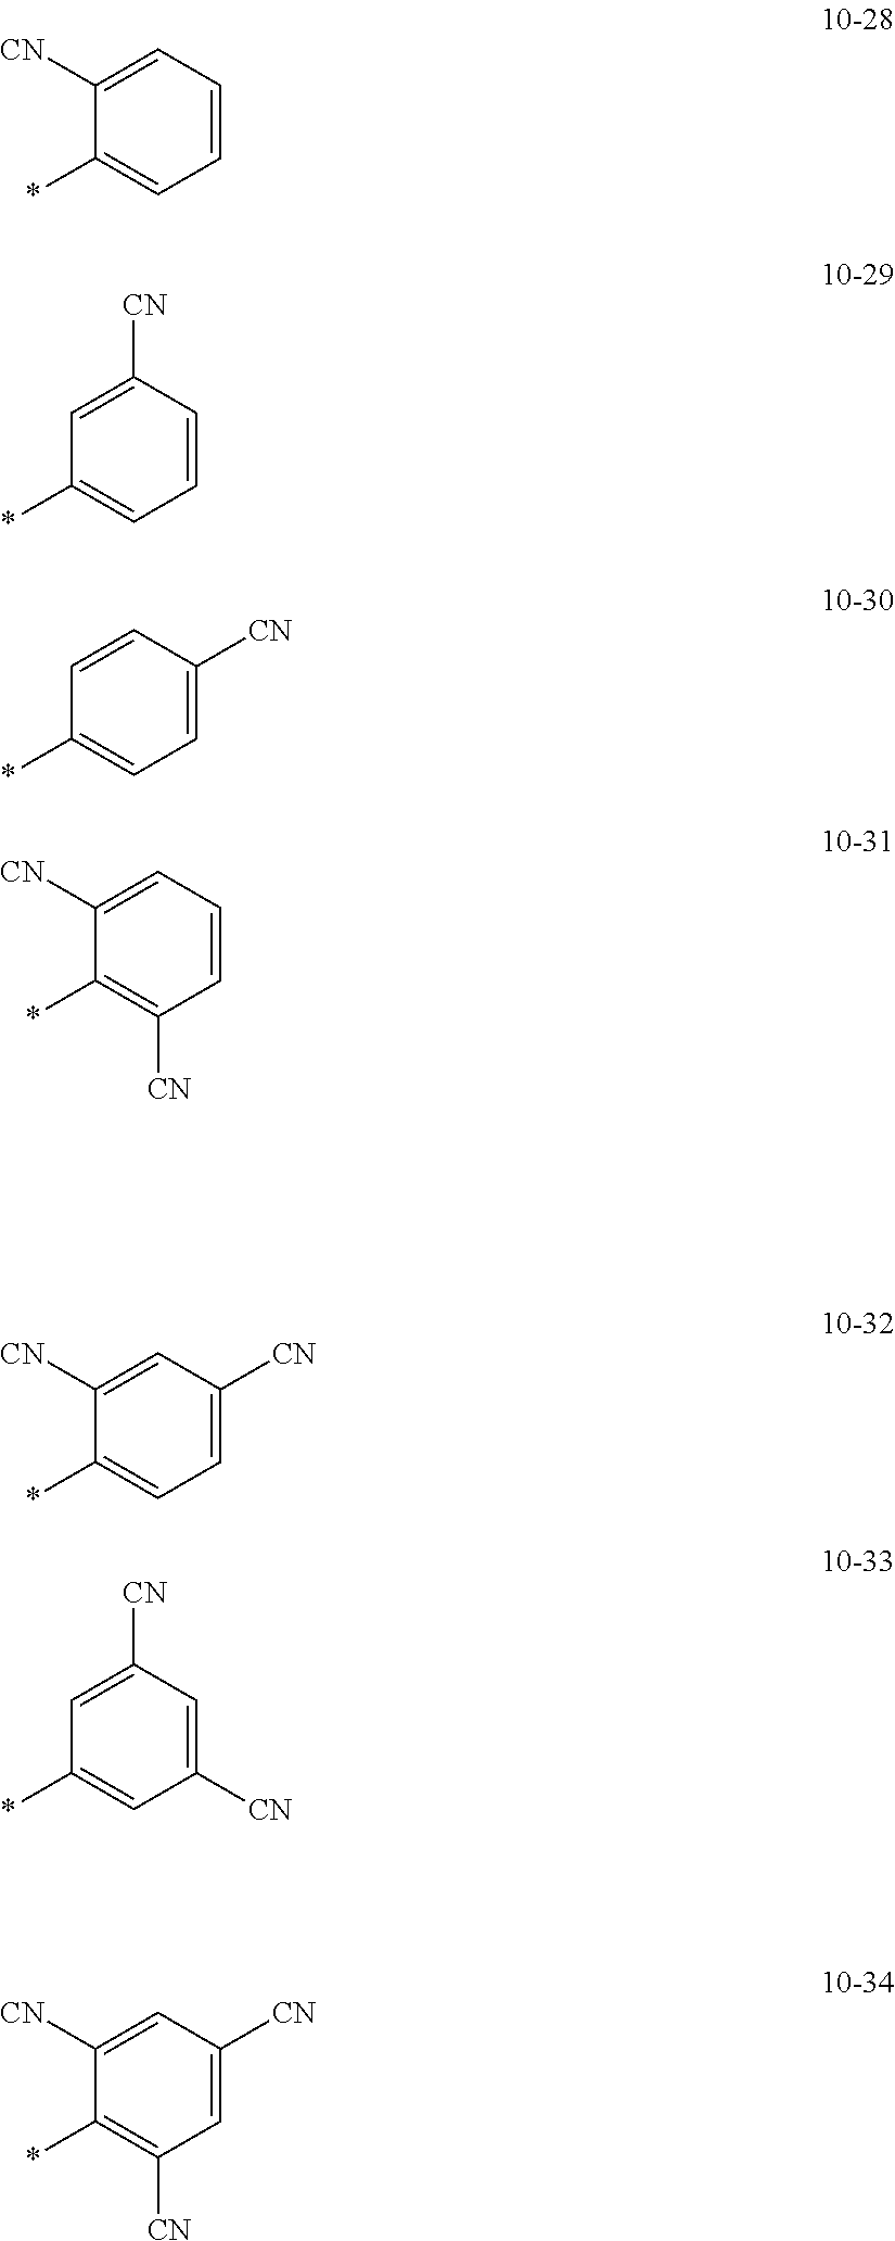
C1=CC=C([CN])C(*)=C1.C1=CC([CN])=CC(*)=C1.C1=C([CN])C=CC(*)=C1.C1=CC=C([CN])C(*)=C1[CN].C1([CN])=CC([CN])=CC(*)=C1.C1=C([CN])C=C([CN])C(*)=C1[CN].C1=C([CN])C=C([CN])C(*)=C1
